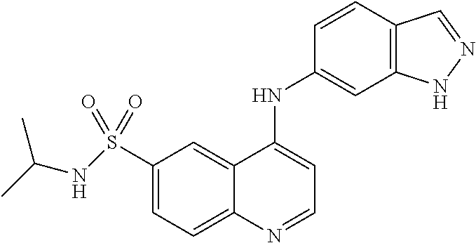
C1(S(=O)(=O)NC(C)C)=CC=C2C(=C1)C(NC1=CC3=C(C=C1)C=NN3)=CC=N2
